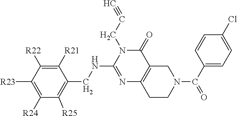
C1([R23])=C([R24])C([R25])=C(CNC2=NC3=C(C(=O)N2CC#C)CN(C(C2=CC=C(Cl)C=C2)=O)CC3)C([R21])=C1[R22]
